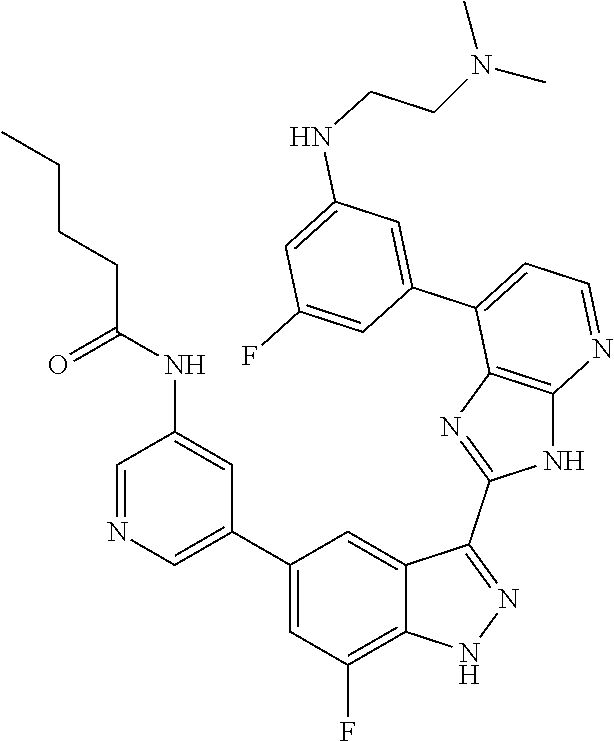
C1=NC=C(C2=CC(F)=C3C(=C2)C(C2=NC4=C(N2)N=CC=C4C2=CC(NCCN(C)C)=CC(F)=C2)=NN3)C=C1NC(CCCC)=O
